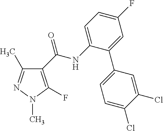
C1(C(NC2=CC=C(F)C=C2C2=CC=C(Cl)C(Cl)=C2)=O)=C(F)N(C)N=C1C
